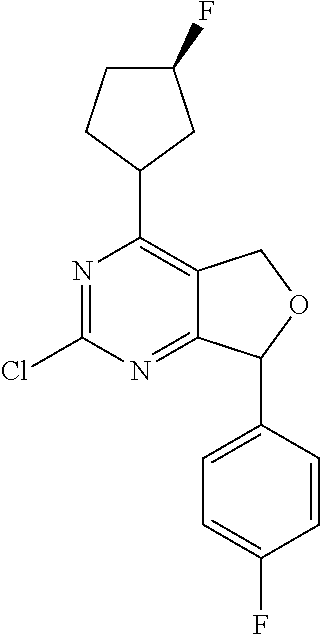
N1=C(Cl)N=C2C(=C1C1CC(F)CC1)COC2C1=CC=C(F)C=C1
